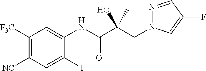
C(C(C(NC1=CC([F3C])=C([NC])C=C1I)=O)(C)O)N1N=CC(F)=C1
